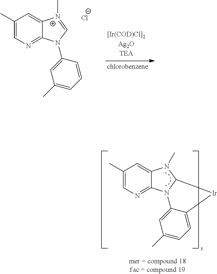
[Cl-].C1=C(C)C=C2C(=N1)N(C1=CC(C)=CC=C1)C=[N+]2C.C1=C(C)C=C2C(=N1)N1C(N2C)[Ir]C2=CC=C(C)C=C21
